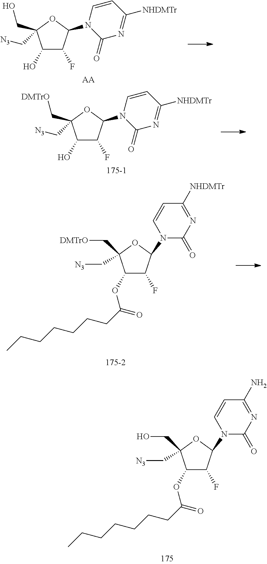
C1(O)C(F)C(N2C(=O)N=C([NHDMTr])C=C2)OC1(CO)C[N3].[AA].C1(O)C(F)C(N2C(=O)N=C([NHDMTr])C=C2)OC1(C[DMTrO])C[N3].[175-1].C1(OC(CCCCCCC)=O)C(F)C(N2C(=O)N=C([NHDMTr])C=C2)OC1(C[DMTrO])C[N3].C1(OC(CCCCCCC)=O)C(F)C(N2C(=O)N=C(N)C=C2)OC1(CO)C[N3]
